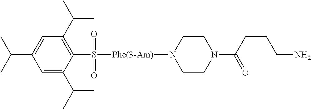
C(C1=CC(C(C)C)=C(S(=O)(=O)[Phe(3-Am)]N2CCN(C(CCCN)=O)CC2)C(C(C)C)=C1)(C)C
